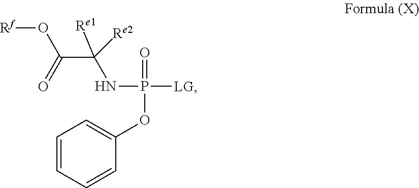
[LG]P(NC(C(=O)O[Rf])([Re2])[Re1])(=O)OC1=CC=CC=C1
